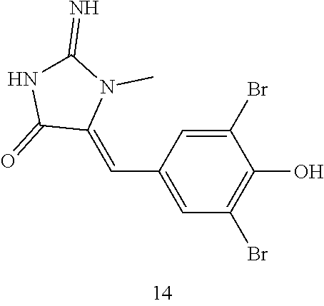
C1(Br)=CC(C=C2N(C)C(=N)NC2=O)=CC(Br)=C1O
